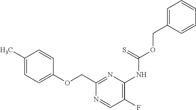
C1(OCC2=NC(NC(OCC3=CC=CC=C3)=S)=C(F)C=N2)=CC=C(C)C=C1
